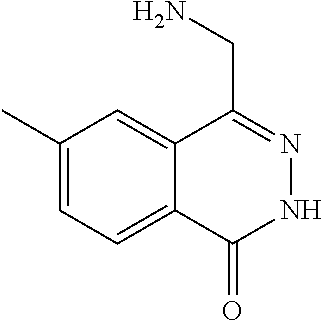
C1(C)=CC=C2C(=C1)C(CN)=NNC2=O
